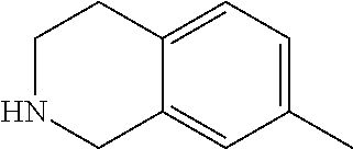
C1NCC2=CC(C)=CC=C2C1
